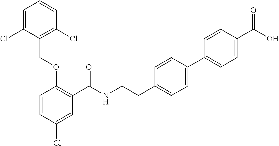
C1=CC(Cl)=CC(C(NCCC2=CC=C(C3=CC=C(C(O)=O)C=C3)C=C2)=O)=C1OCC1=C(Cl)C=CC=C1Cl
